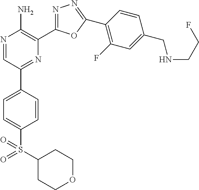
N1=CC(C2=CC=C(S(=O)(C3CCOCC3)=O)C=C2)=NC(C2=NN=C(C3=C(F)C=C(CNCCF)C=C3)O2)=C1N
